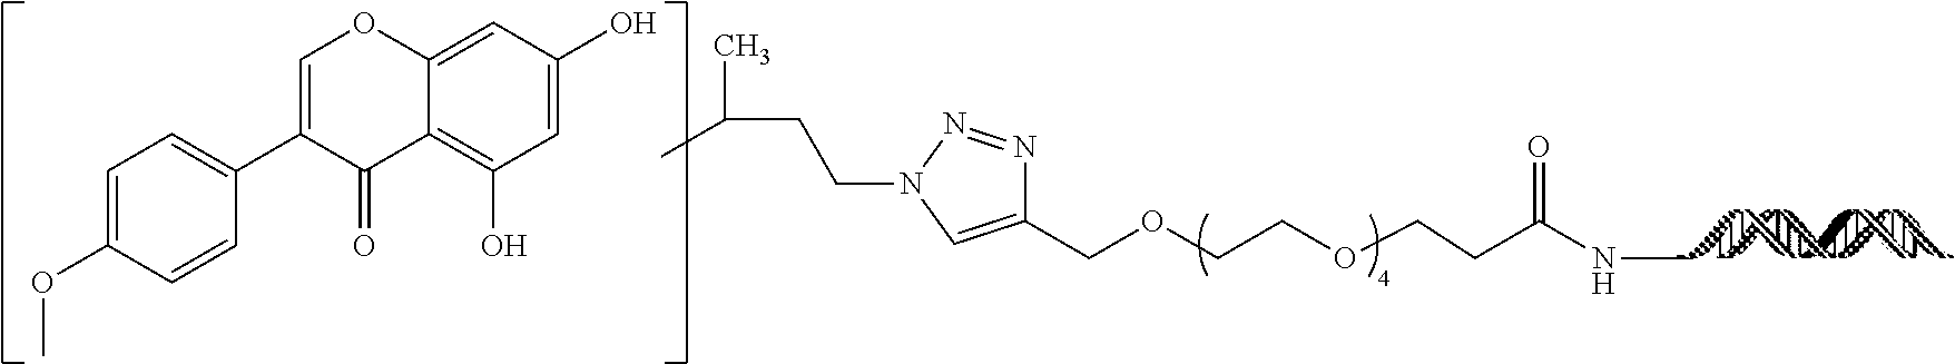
C1(COCCOCCC(NC)=O)=CN(CCC(C)C)N=N1.C1=C(O)C=C2C(=C1O)C(=O)C(C1=CC=C(OC)C=C1)=CO2
